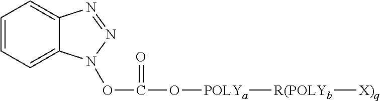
C1=CC=C2C(=C1)N(OC(O[POLYa][R(POLYb][X)q])=O)N=N2
